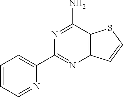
C1(C2=NC3=C(C(N)=N2)SC=C3)=CC=CC=N1
